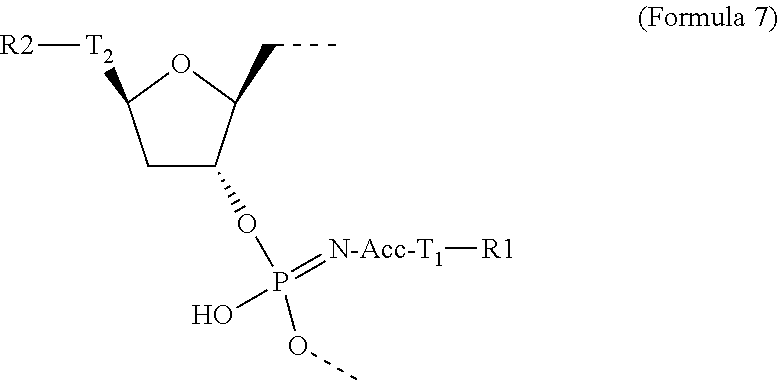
C1C(OP(=[N-Acc-T1][R1])(O)OC)C(CC)OC1[T2][R2]
